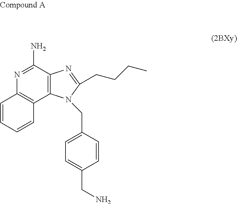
N1=C(N)C2=C(C3=C1C=CC=C3)N(CC1=CC=C(CN)C=C1)C(CCCC)=N2
